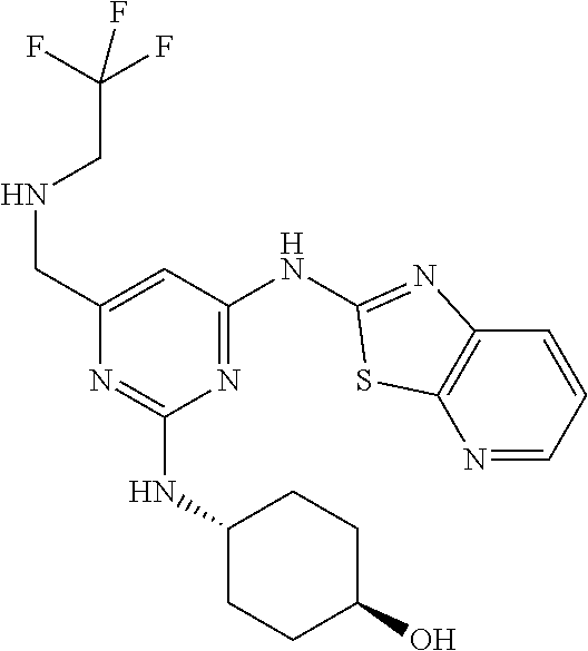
N1=CC=CC2=C1SC(NC1=NC(NC3CCC(O)CC3)=NC(CNCC(F)(F)F)=C1)=N2
